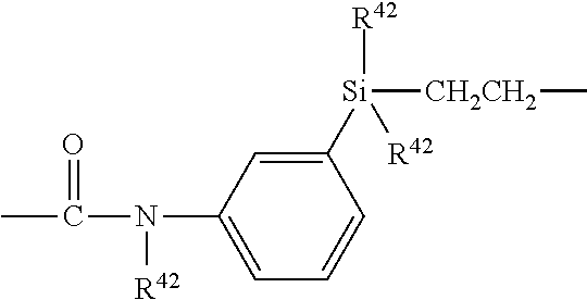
C1(N([R42])C(=O)C)=CC=CC([Si]([CH2CH2]C)([R42])[R42])=C1
